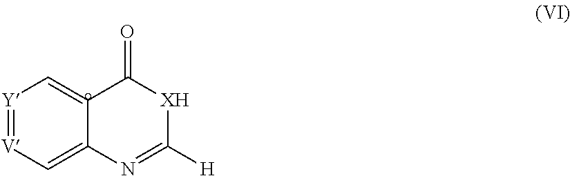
[Y]1=[V]C=C2C(=C1)C(=O)[XH]C([H])=N2
